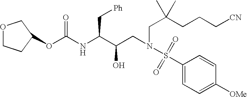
O(C(NC(C(CN(S(=O)(C1=CC=C([OMe])C=C1)=O)CC(CCC[CN])(C)C)O)C[Ph])=O)C1CCOC1
